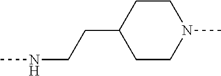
C1CN(C)CCC1CCNC
